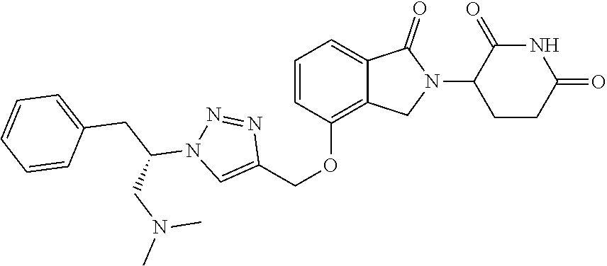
C1=CC(OCC2=CN(C(CC3=CC=CC=C3)CN(C)C)N=N2)=C2C(=C1)C(=O)N(C1CCC(=O)NC1=O)C2
